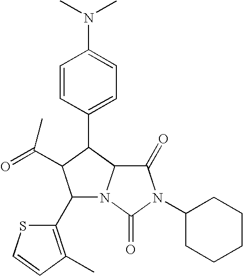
C1(C2=C(C)C=CS2)N2C(C(C3=CC=C(N(C)C)C=C3)C1C(=O)C)C(=O)N(C1CCCCC1)C2=O
